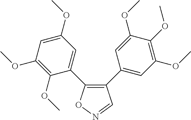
C1(C2=CC(OC)=C(OC)C(OC)=C2)=C(C2=CC(OC)=CC(OC)=C2OC)ON=C1
